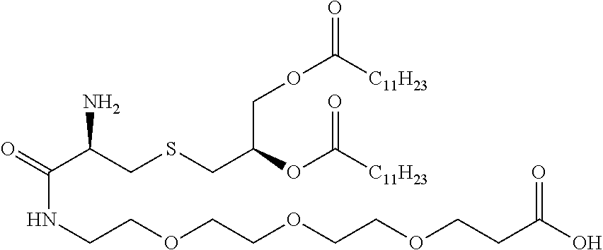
O=C(C(CSCC(OC([C11H23])=O)COC([C11H23])=O)N)NCCOCCOCCOCCC(O)=O
